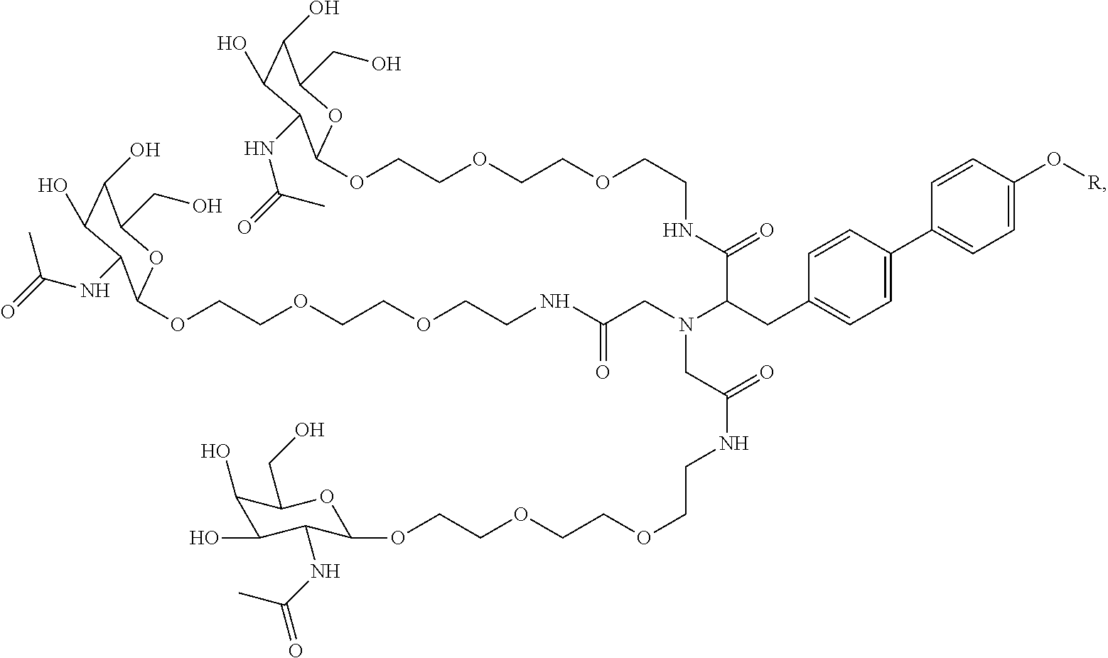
C1(O)C(O)C(NC(=O)C)C(OCCOCCOCCNC(C(CC2=CC=C(C3=CC=C(O[R])C=C3)C=C2)N(CC(NCCOCCOCCOC2C(NC(=O)C)C(O)C(O)C(CO)O2)=O)CC(NCCOCCOCCOC2C(NC(C)=O)C(O)C(O)C(CO)O2)=O)=O)OC1CO
